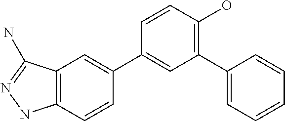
C12=C(C=CC(C3=CC(C4=CC=CC=C4)=C(O)C=C3)=C1)NN=C2N
